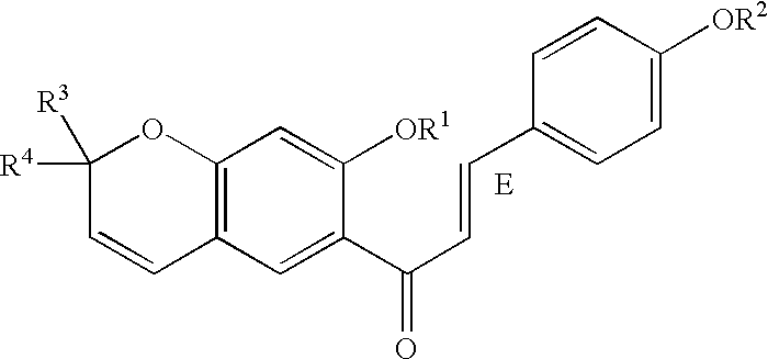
C1([R4])([R3])C=CC2=C(O1)C=C([OR1])C(C(C=CC1=CC=C([OR2])C=C1)=O)=C2
